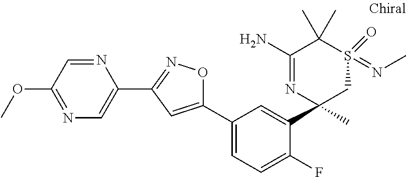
N1=C(OC)C=NC(C2=NOC(C3=CC=C(F)C(C4(C)CS(=NC)(=O)C(C)(C)C(N)=N4)=C3)=C2)=C1
